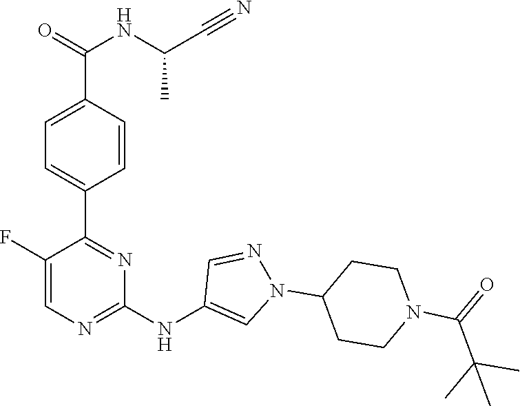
C1(C2=NC(NC3=CN(C4CCN(C(=O)C(C)(C)C)CC4)N=C3)=NC=C2F)=CC=C(C(NC(C#N)C)=O)C=C1
